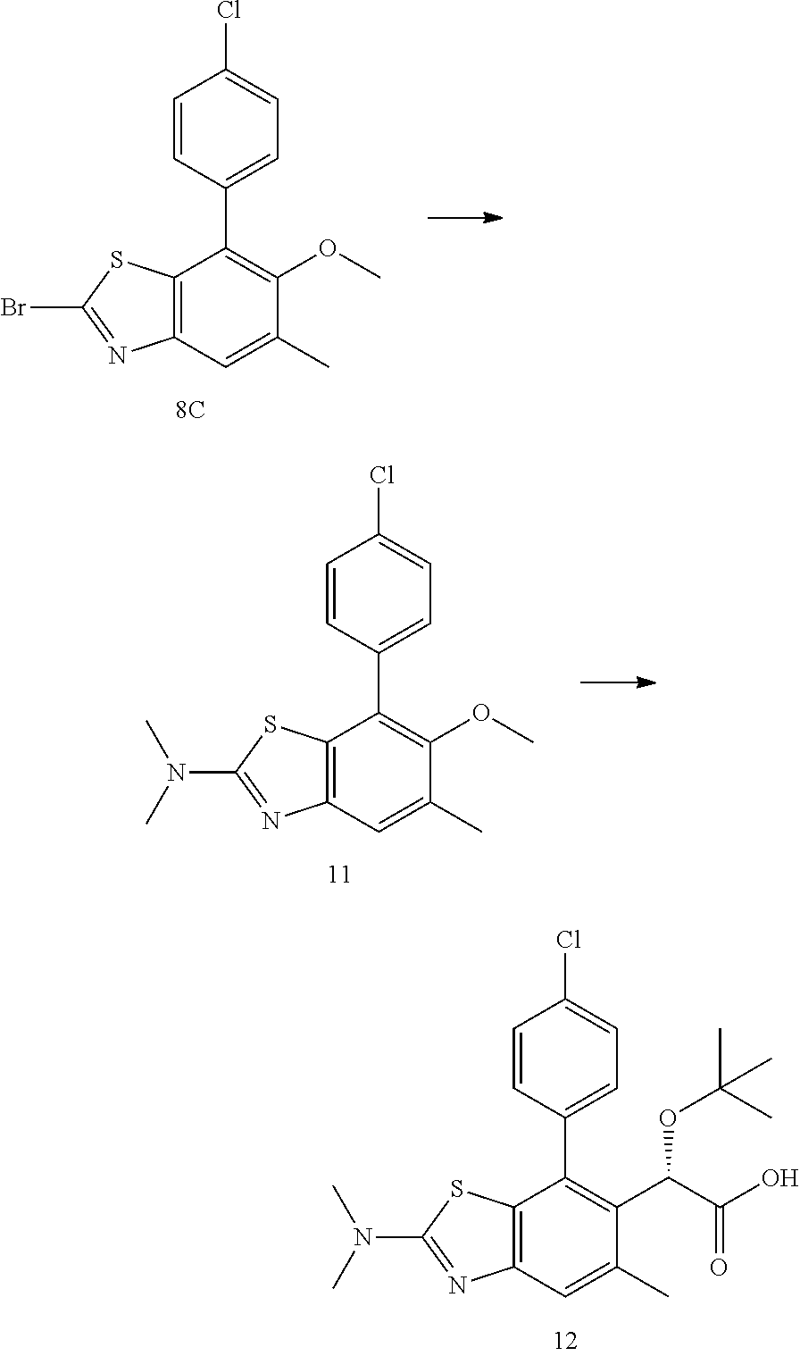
C1=CC(C2=C(C(C(O)=O)OC(C)(C)C)C(C)=CC3=C2SC(N(C)C)=N3)=CC=C1Cl.C1=CC(C2=C(OC)C(C)=CC3=C2SC(Br)=N3)=CC=C1Cl.C1=CC(C2=C(OC)C(C)=CC3=C2SC(N(C)C)=N3)=CC=C1Cl
